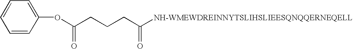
C1=CC=C(OC(CCCC([NH-WMEWDREINNYTSLIHSLIEESQNQQERNEQELL])=O)=O)C=C1
